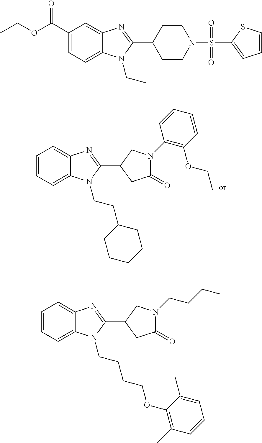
C1=CC=C2C(=C1)N=C(C1CC(=O)N(C3=C(OCC)C=CC=C3)C1)N2CCC1CCCCC1.C1=CC=C2C(=C1)N=C(C1CC(=O)N(CCCC)C1)N2CCCCOC1=C(C)C=CC=C1C.C1(C(OCC)=O)=CC=C2C(=C1)N=C(C1CCN(S(C3=CC=CS3)(=O)=O)CC1)N2CC
